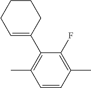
C1=CC(C)=C(C2=CCCCC2)C(F)=C1C
